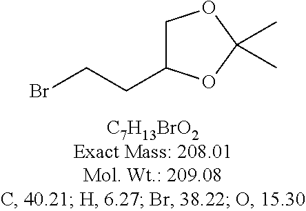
C1C(CCBr)OC(C)(C)O1
